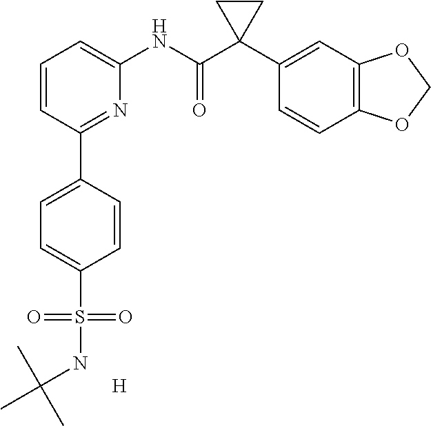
C1=CC(C2=CC=C(S(NC(C)(C)C)(=O)=O)C=C2)=NC(NC(C2(C3=CC4=C(C=C3)OCO4)CC2)=O)=C1.[H]
